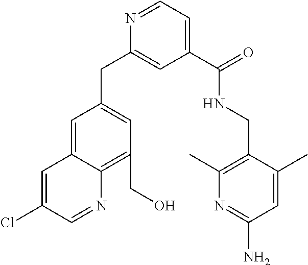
C1(C(=O)NCC2=C(C)N=C(N)C=C2C)=CC=NC(CC2=CC(CO)=C3C(=C2)C=C(Cl)C=N3)=C1
